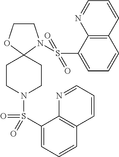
C1CN(S(C2=CC=CC3=C2N=CC=C3)(=O)=O)C2(O1)CCN(S(C1=CC=CC3=C1N=CC=C3)(=O)=O)CC2
